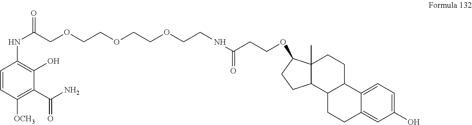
C1=CC([OCH3])=C(C(N)=O)C(O)=C1NC(=O)COCCOCCOCCNC(CCOC1C2(C)CCC3C4=CC=C(O)C=C4CCC3C2CC1)=O
